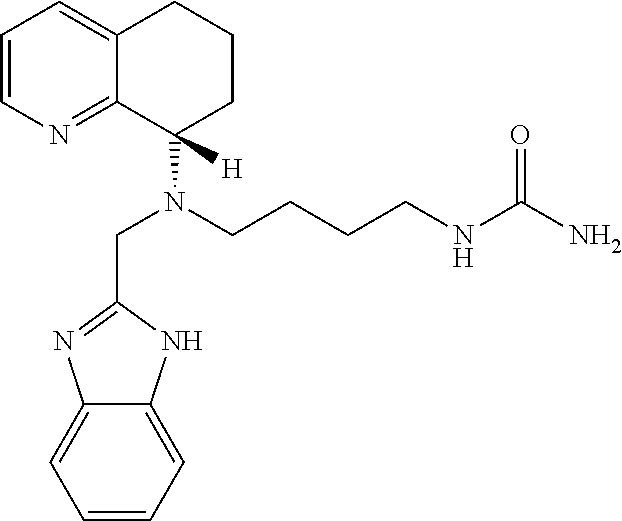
C1=CN=C2C(=C1)CCCC2(N(CCCCNC(N)=O)CC1=NC2=CC=CC=C2N1)[H]
